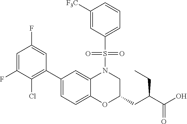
C1([F3C])=CC(S(N2C3=CC(C4=C(Cl)C(F)=CC(F)=C4)=CC=C3OC(CC(C(O)=O)CC)C2)(=O)=O)=CC=C1
